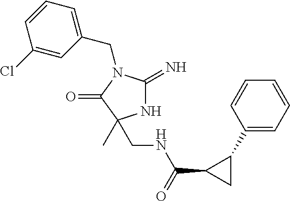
N1C(=N)N(CC2=CC=CC(Cl)=C2)C(=O)C1(C)CNC(=O)C1CC1C1=CC=CC=C1
